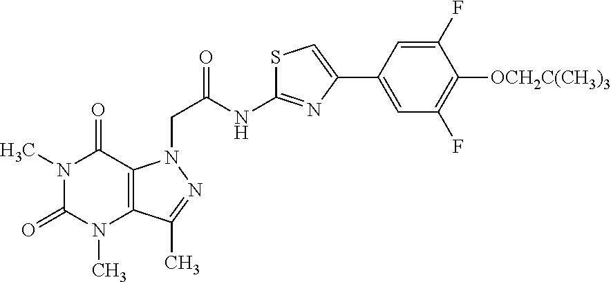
N1(C)C(=O)N(C)C2=C(C1=O)N(CC(=O)NC1=NC(C3=CC(F)=C([OCH2C(CH3)3])C(F)=C3)=CS1)N=C2C
